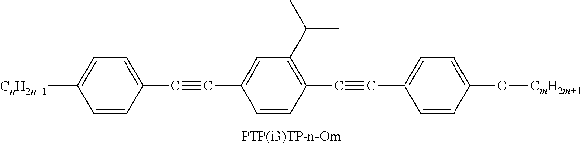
[CnH2n+1]C1=CC=C(C#CC2=CC(C(C)C)=C(C#CC3=CC=C(O[CmH2m+1])C=C3)C=C2)C=C1
